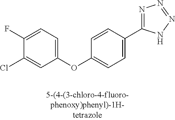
C1(OC2=CC=C(F)C(Cl)=C2)=CC=C(C2=NN=NN2)C=C1
